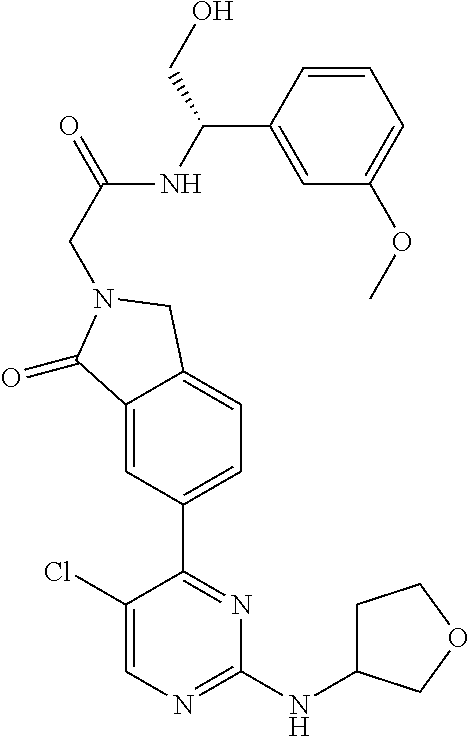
C1(Cl)=CN=C(NC2CCOC2)N=C1C1=CC=C2C(=C1)C(=O)N(CC(=O)NC(C1=CC(OC)=CC=C1)CO)C2
